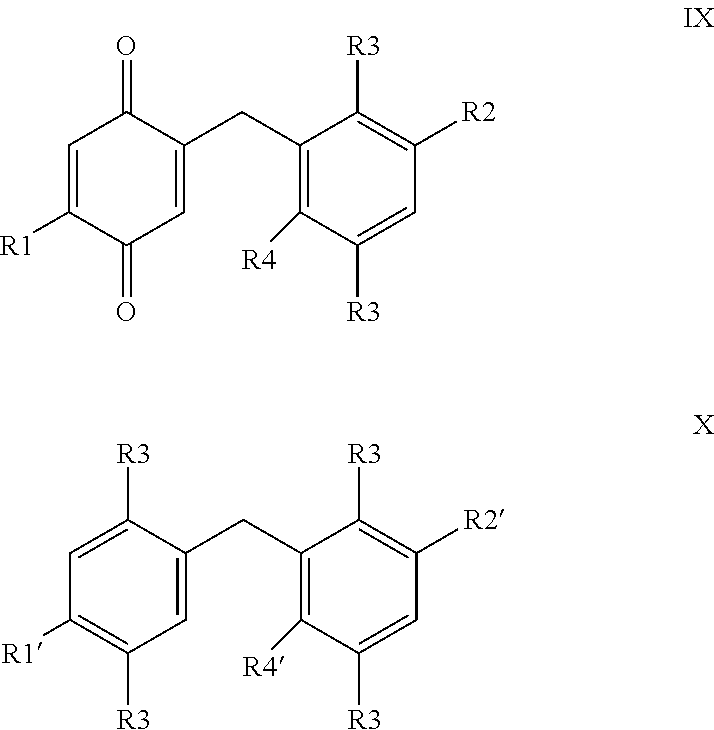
C1(=O)C=C(CC2=C([R4])C([R3])=CC([R2])=C2[R3])C(=O)C=C1[R1].C1([R3])=C([R1])C=C([R3])C(CC2=C([R4])C([R3])=CC([R2])=C2[R3])=C1
